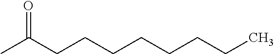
O=C(CCCCCCCC)C
